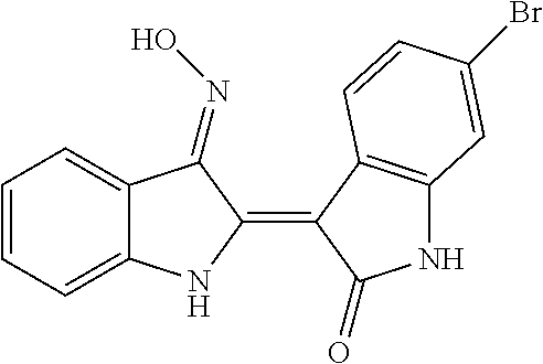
C1=CC=C2C(=C1)C(=NO)C(=C1C(=O)NC3=C1C=CC(Br)=C3)N2
